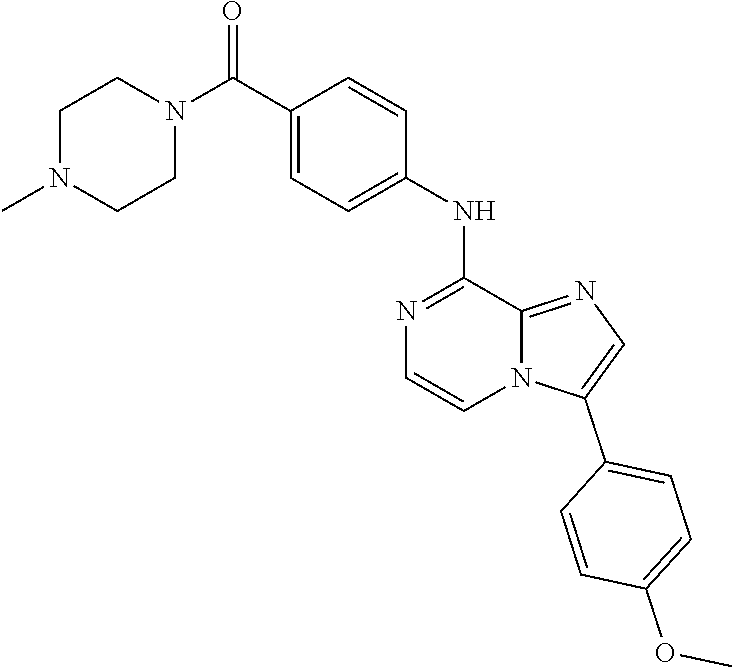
C1N(C)CCN(C(C2=CC=C(NC3=NC=CN4C3=NC=C4C3=CC=C(OC)C=C3)C=C2)=O)C1
